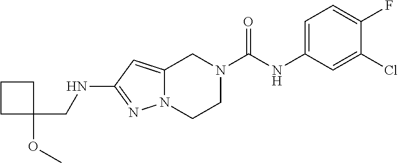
C12=CC(NCC3(OC)CCC3)=NN1CCN(C(NC1=CC=C(F)C(Cl)=C1)=O)C2
